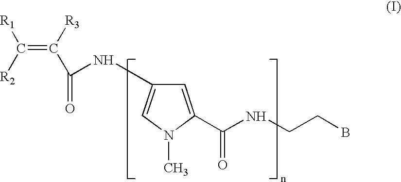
[R1]C([R2])=C([R3])C(=O)NC1=CN(C)C(C(=O)NCCB)=C1
